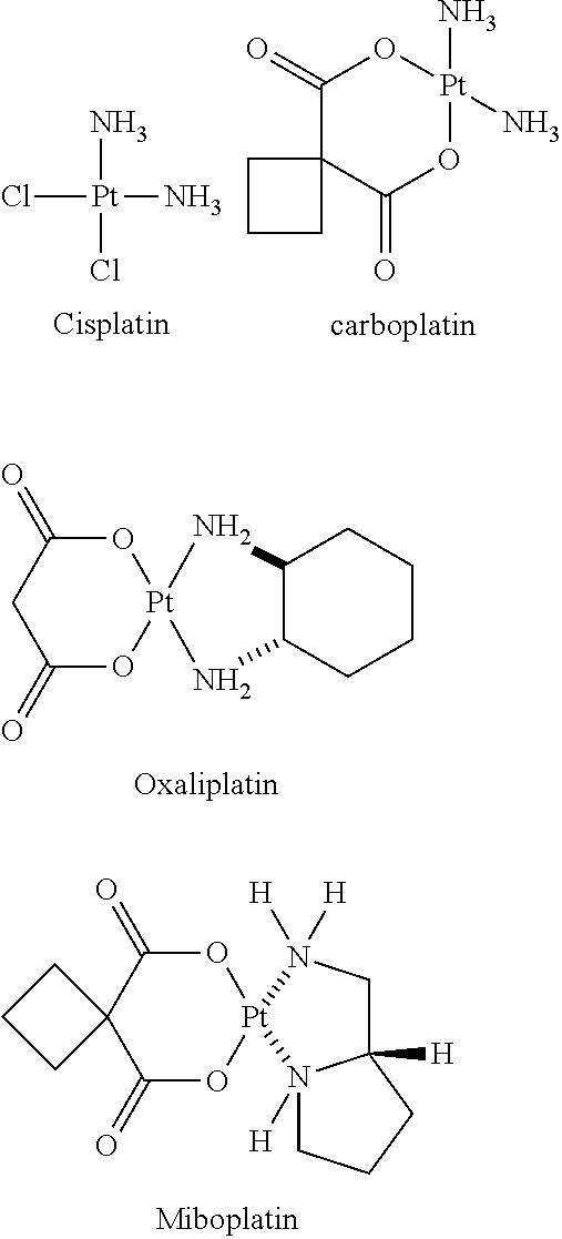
C1(=O)O[Pt]2(OC(=O)C1)NC1C(CCCC1)N2.C1(=O)O[Pt]2(OC(=O)C13CCC3)N1([H])CCCC1([H])CN2([H])[H].Cl[Pt](N)(N)Cl.C1(=O)O[Pt](N)(N)OC(=O)C12CCC2
